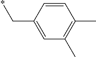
C1=CC(C*)=CC(C)=C1C
